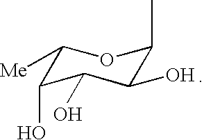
C1([Me])C(O)C(O)C(O)C(C)O1
